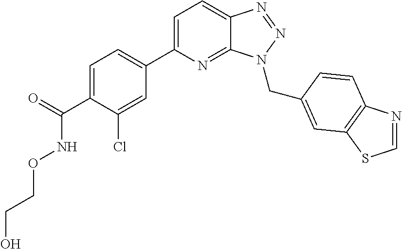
C1=C(C2=CC=C(C(=O)NOCCO)C(Cl)=C2)N=C2C(=C1)N=NN2CC1=CC2=C(N=CS2)C=C1
